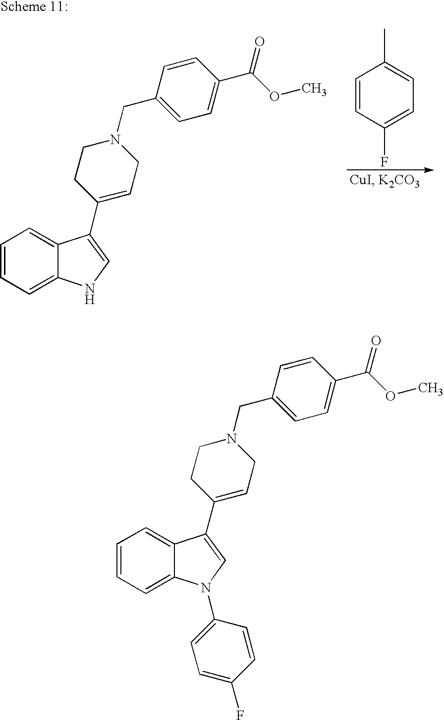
C1=CC=C2C(=C1)C(C1=CCN(CC3=CC=C(C(OC)=O)C=C3)CC1)=CN2.C1=CC(F)=CC=C1C.C1=CC=C2C(=C1)C(C1=CCN(CC3=CC=C(C(OC)=O)C=C3)CC1)=CN2C1=CC=C(F)C=C1
